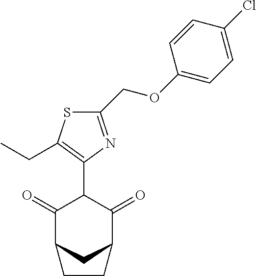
C1(=O)C2CC(C(=O)C1C1=C(CC)SC(COC3=CC=C(Cl)C=C3)=N1)CC2
